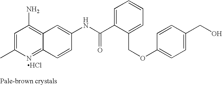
CC1=CC(N)=C2C(=N1)C=CC(NC(C1=CC=CC=C1COC1=CC=C(CO)C=C1)=O)=C2.Cl
